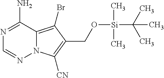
N1=C(N)C2=C(Br)C(CO[Si](C(C)(C)C)(C)C)=C([CN])N2N=C1
